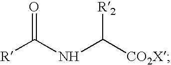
N(C([R])=O)C([CO2X])[R2]
